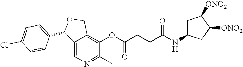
C1C(NC(CCC(OC2=C3C(=CN=C2C)C(C2=CC=C(Cl)C=C2)OC3)=O)=O)CC([ONO2])C1[ONO2]
